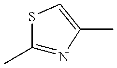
C1(C)=NC(C)=CS1
